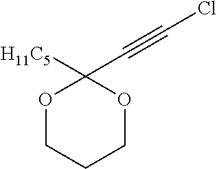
[H11C5]C1(C#CCl)OCCCO1
